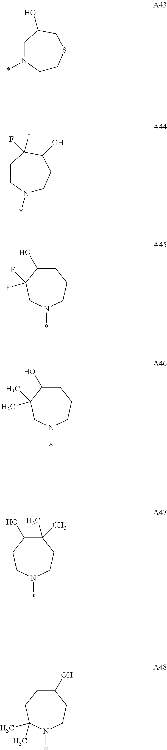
C1CSCC(O)CN1*.N1(*)CCC(O)C(F)(F)CC1.C1C(O)C(F)(F)CN(*)CC1.C1(C)(C)C(O)CCN(*)CC1.C1(O)CCC(C)(C)N(*)CC1.C1C(O)C(C)(C)CN(*)CC1
